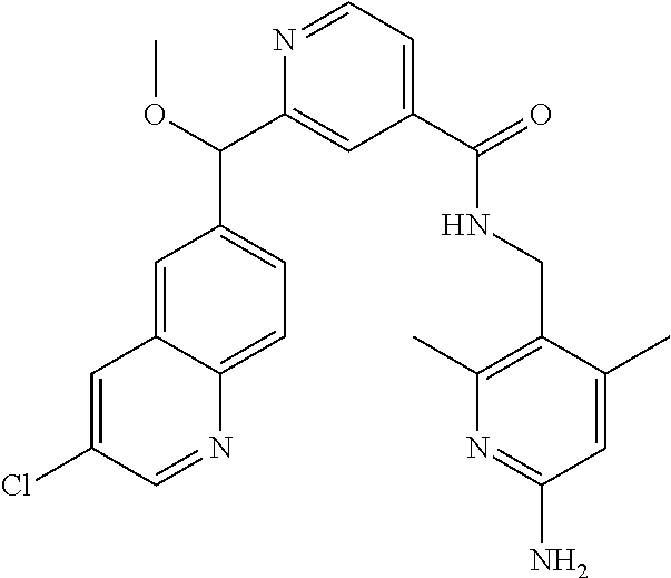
C1(C(=O)NCC2=C(C)N=C(N)C=C2C)=CC=NC(C(C2=CC=C3C(=C2)C=C(Cl)C=N3)OC)=C1
